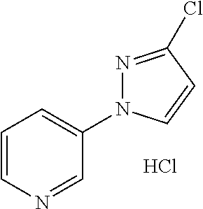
C1=CN=CC(N2N=C(Cl)C=C2)=C1.Cl
